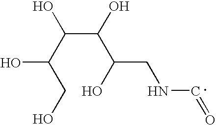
C(C(C(CO)O)O)(C(O)CNC=O)O
